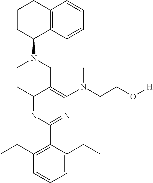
C1(C)=NC(C2=C(CC)C=CC=C2CC)=NC(N(CCO[H])C)=C1CN(C)C1C2=C(CCC1)C=CC=C2
